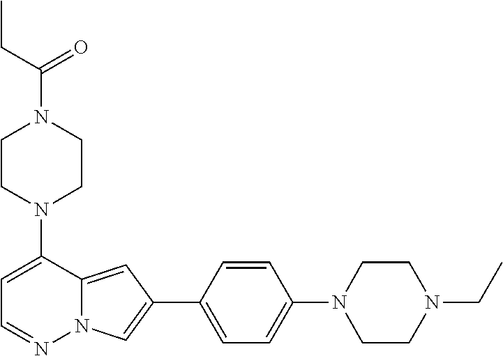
N1(C2=CC=NN3C2=CC(C2=CC=C(N4CCN(CC)CC4)C=C2)=C3)CCN(C(CC)=O)CC1
